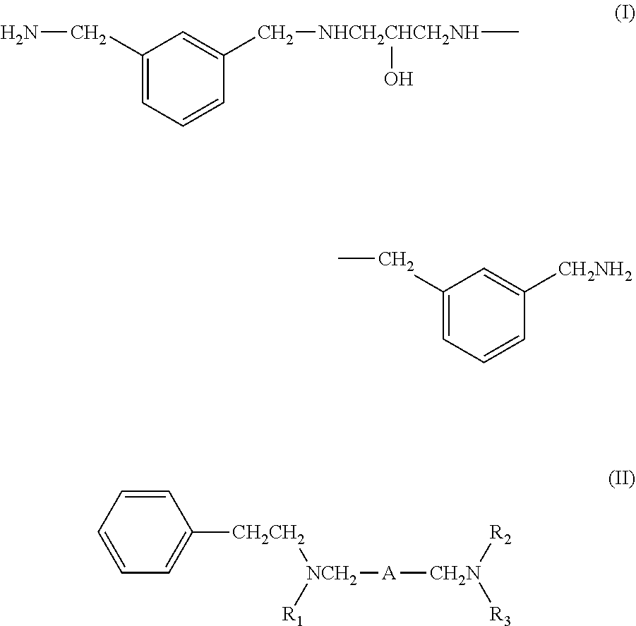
C1(CN)=CC=CC(C[NHCH2CHCH2NH](O)C)=C1.C1=CC=C([CH2CH2][NCH2]([R1])[A][CH2N]([R2])[R3])C=C1.C(C1=CC=CC([CH2NH2])=C1)C
